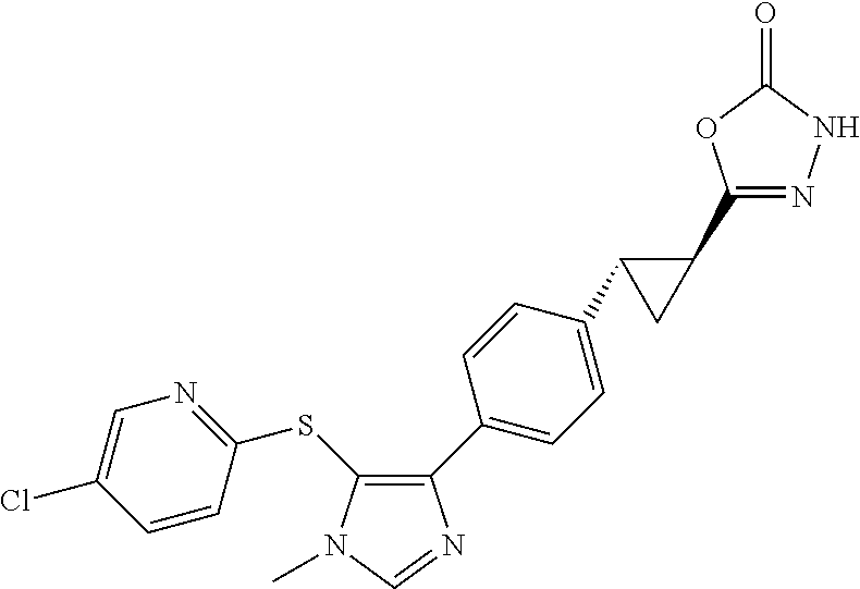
C1(C2=CC=C(C3C(C4=NNC(=O)O4)C3)C=C2)=C(SC2=NC=C(Cl)C=C2)N(C)C=N1
